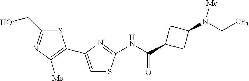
S1C(CO)=NC([Me])=C1C1=CSC(NC(C2CC(N(C[CF3])[Me])C2)=O)=N1
